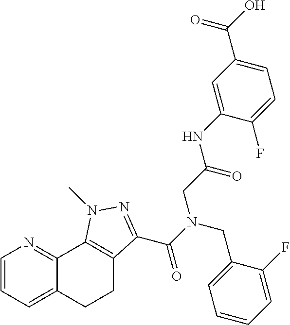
C1=CC=C2C(=N1)C1=C(CC2)C(C(N(CC2=CC=CC=C2F)CC(=O)NC2=CC(C(O)=O)=CC=C2F)=O)=NN1C
